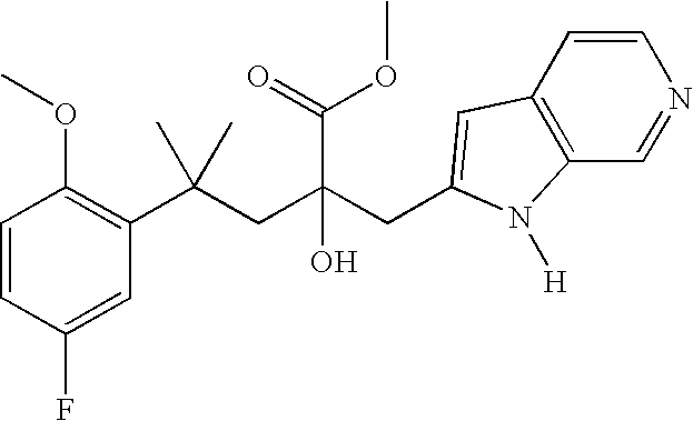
C1=CC(F)=CC(C(CC(CC2=CC3=C(C=NC=C3)N2[H])(C(=O)OC)O)(C)C)=C1OC
